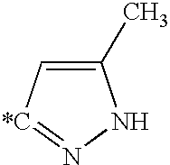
C1(C)=C[*C]=NN1
